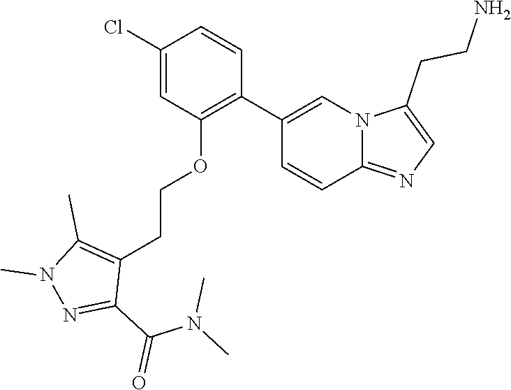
C1(Cl)=CC(OCCC2=C(C)N(C)N=C2C(N(C)C)=O)=C(C2=CN3C(=NC=C3CCN)C=C2)C=C1
